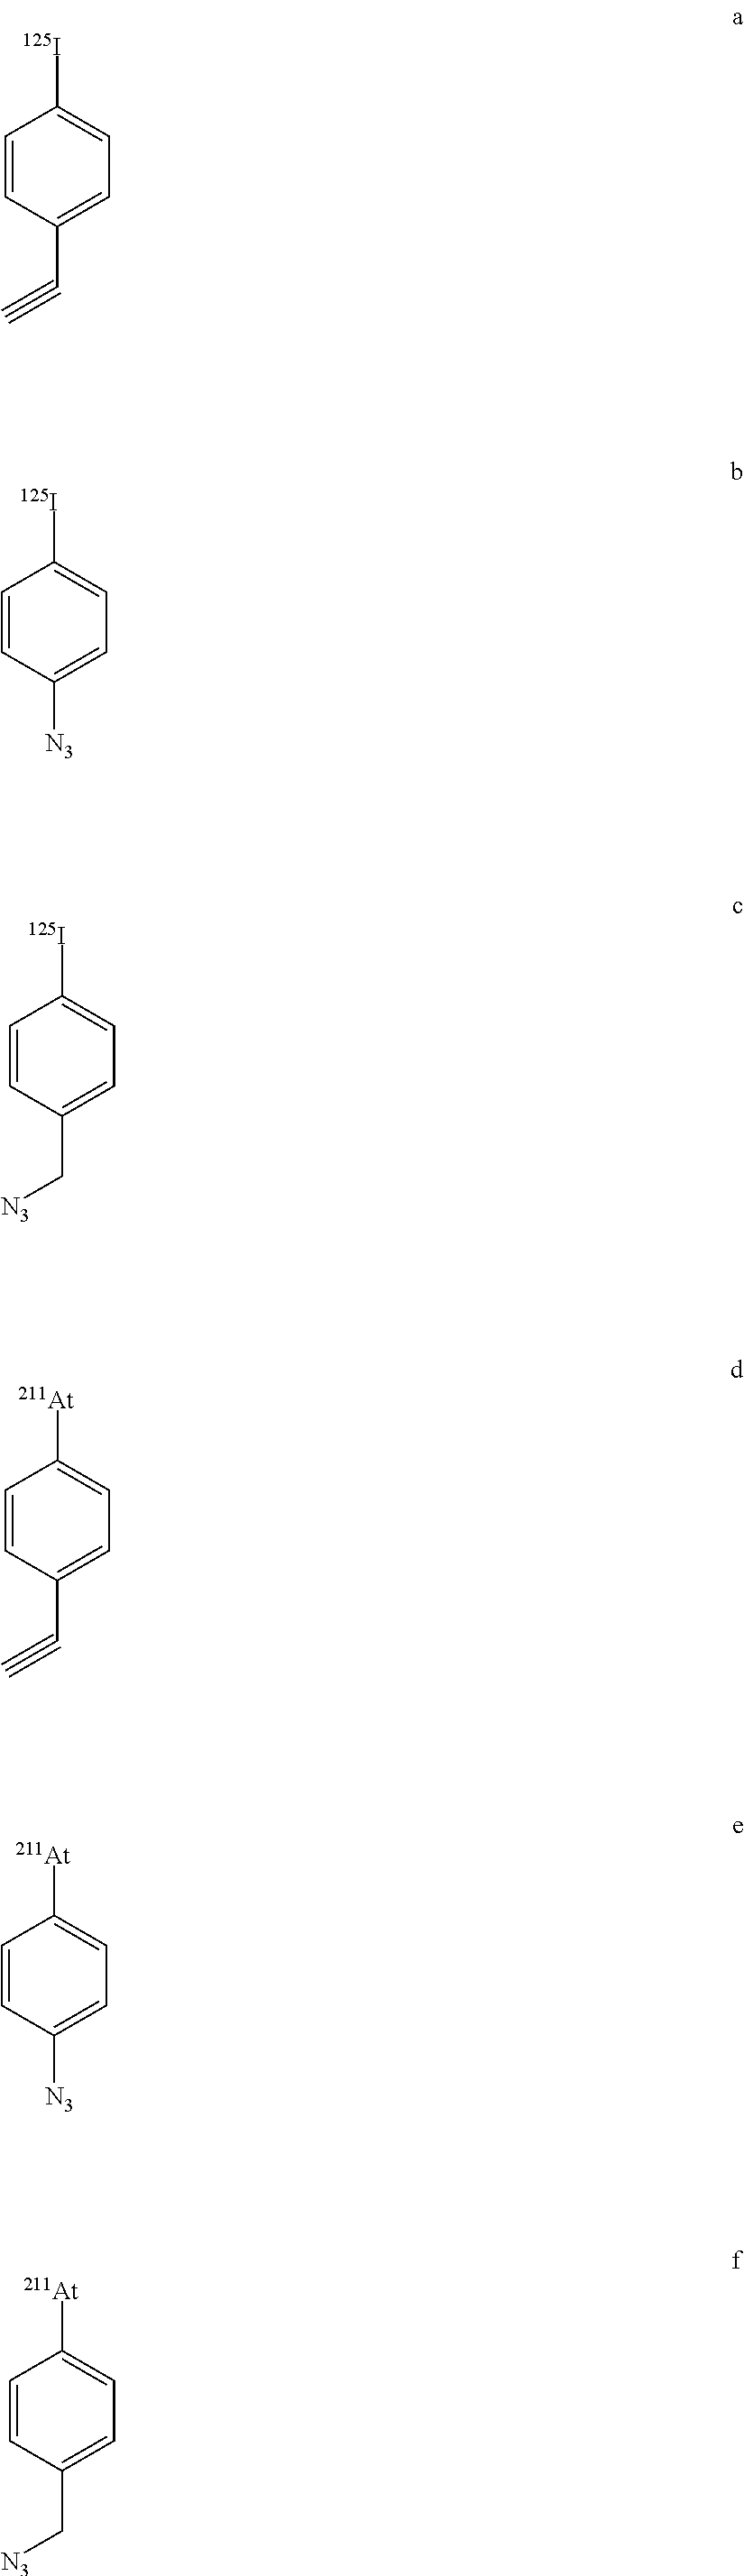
C1=CC(C#C)=CC=C1[125I].C1=CC([N3])=CC=C1[125I].C1=CC(C[N3])=CC=C1[125I].C(#C)C1=CC=C([At])C=C1.[N3]C1=CC=C([At])C=C1.C([N3])C1=CC=C([At])C=C1
